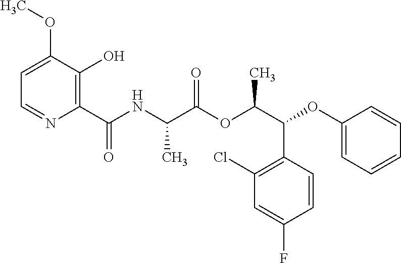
C1=C(OC)C(O)=C(C(NC(C(OC(C(OC2=CC=CC=C2)C2=C(Cl)C=C(F)C=C2)C)=O)C)=O)N=C1
